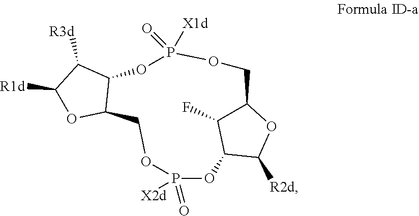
C1([R1d])OC2C(C1[R3d])OP([X1d])(=O)OCC1C(F)C(OP(=O)([X2d])OC2)C([R2d])O1
